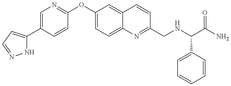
N1C(C2=CN=C(OC3=CC=C4C(=C3)C=CC(CNC(C(N)=O)C3=CC=CC=C3)=N4)C=C2)=CC=N1
